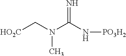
[HO2C]CN(C(N[PO3H2])=N)C
